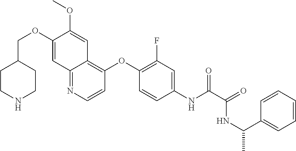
C1CNCCC1COC1=CC2=NC=CC(OC3=C(F)C=C(NC(=O)C(NC(C)C4=CC=CC=C4)=O)C=C3)=C2C=C1OC
